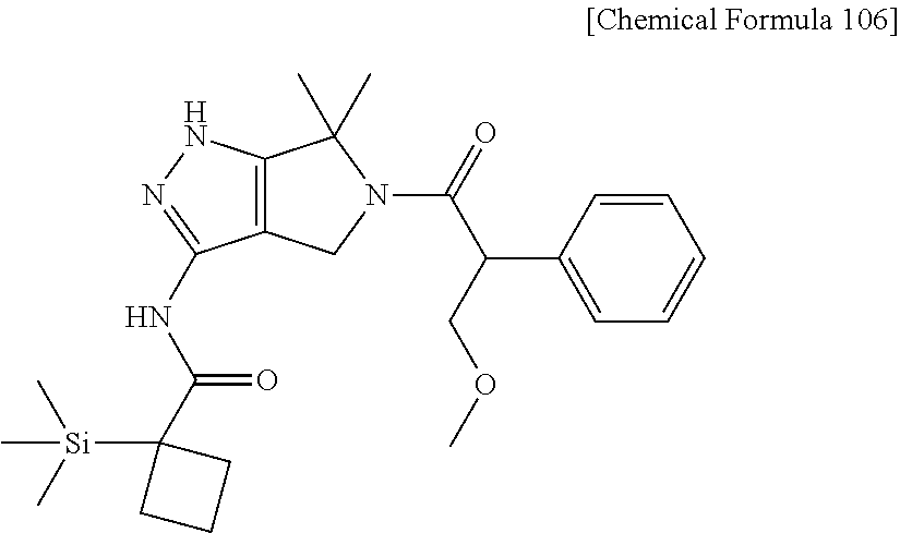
C12=C(NN=C1NC(=O)C1([Si](C)(C)C)CCC1)C(C)(C)N(C(=O)C(C1=CC=CC=C1)COC)C2
